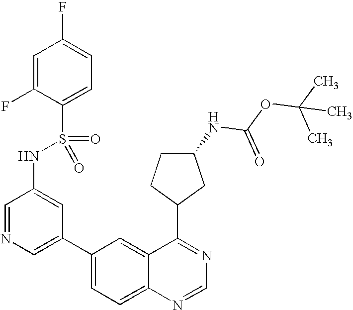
C1=NC=C(C2=CC=C3C(=C2)C(C2CC(NC(OC(C)(C)C)=O)CC2)=NC=N3)C=C1NS(C1=CC=C(F)C=C1F)(=O)=O
